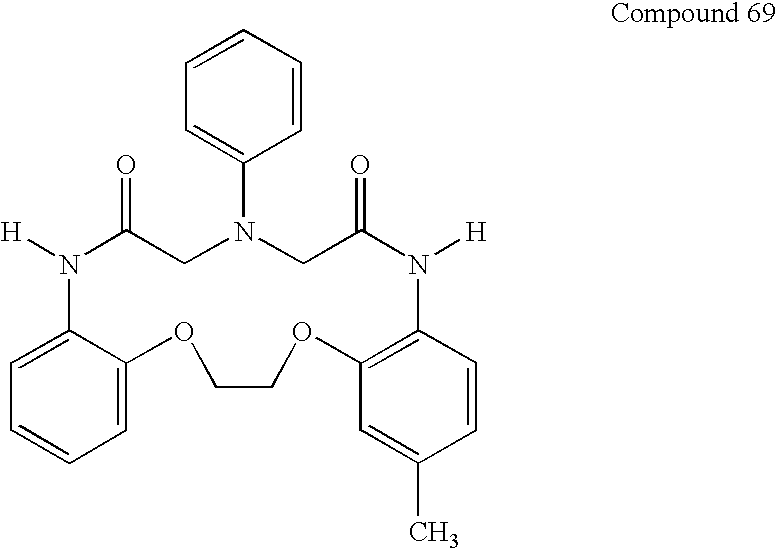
[H]N1C(=O)CN(C2=CC=CC=C2)CC(=O)N([H])C2=C(C=C(C)C=C2)OCCOC2=CC=CC=C12
